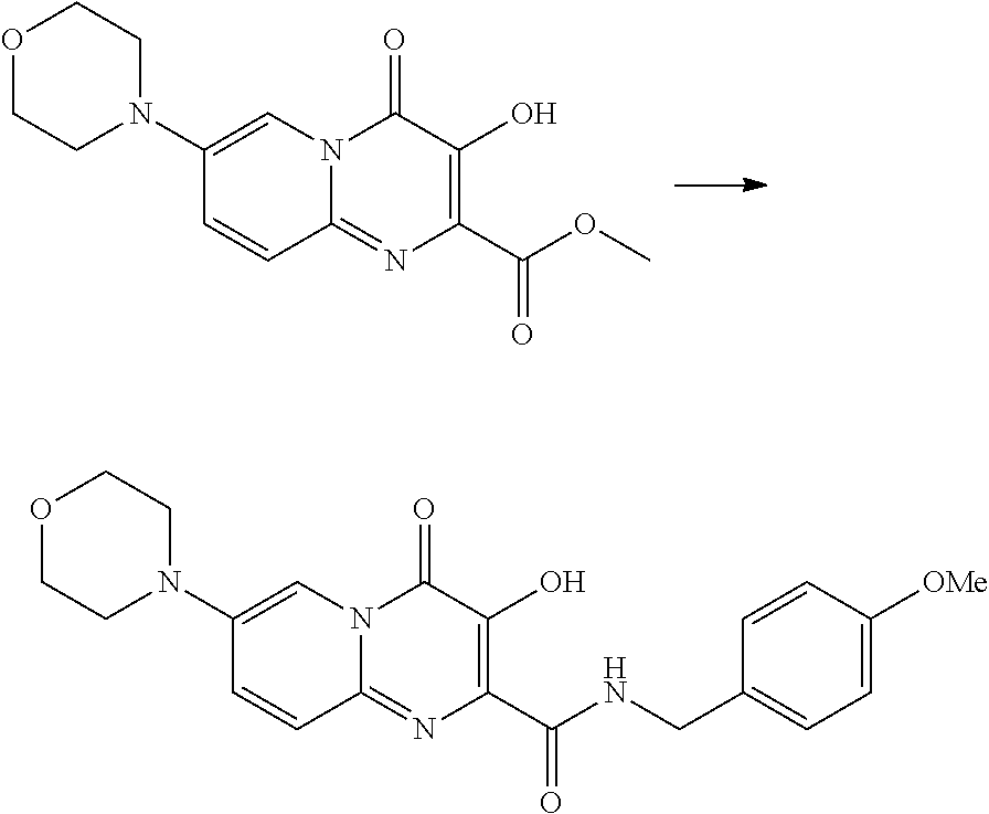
C12=NC(C(OC)=O)=C(O)C(=O)N1C=C(N1CCOCC1)C=C2.C12=NC(C(NCC3=CC=C([OMe])C=C3)=O)=C(O)C(=O)N1C=C(N1CCOCC1)C=C2
